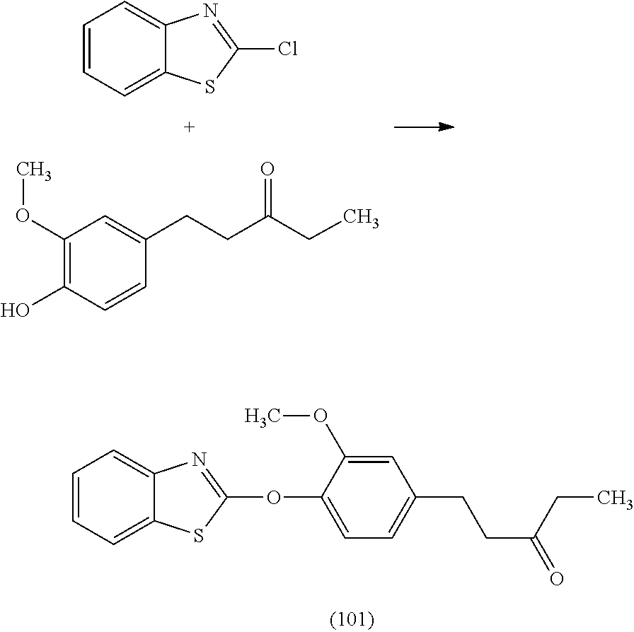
C1=CC=C2C(=C1)N=C(Cl)S2.C1(OC)=C(O)C=CC(CCC(=O)CC)=C1.C1=C2C(=CC=C1)SC(OC1=CC=C(CCC(=O)CC)C=C1OC)=N2
